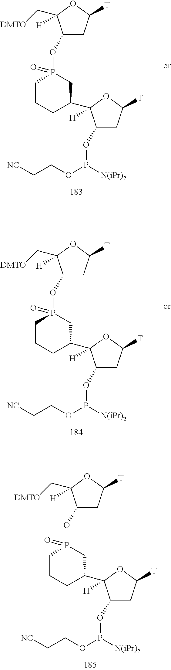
C1(OP2(=O)CC(C3([H])C(OP([N(iPr)2])OCC[NC])CC([T])O3)CCC2)CC([T])OC1([H])C[DMTO].C1(OP2(=O)CC(C3([H])C(OP([N(iPr)2])OCC[NC])CC([T])O3)CCC2)CC([T])OC1([H])C[DMTO].C1(OP2(=O)CC(C3([H])C(OP([N(iPr)2])OCC[NC])CC([T])O3)CCC2)CC([T])OC1([H])C[DMTO]
